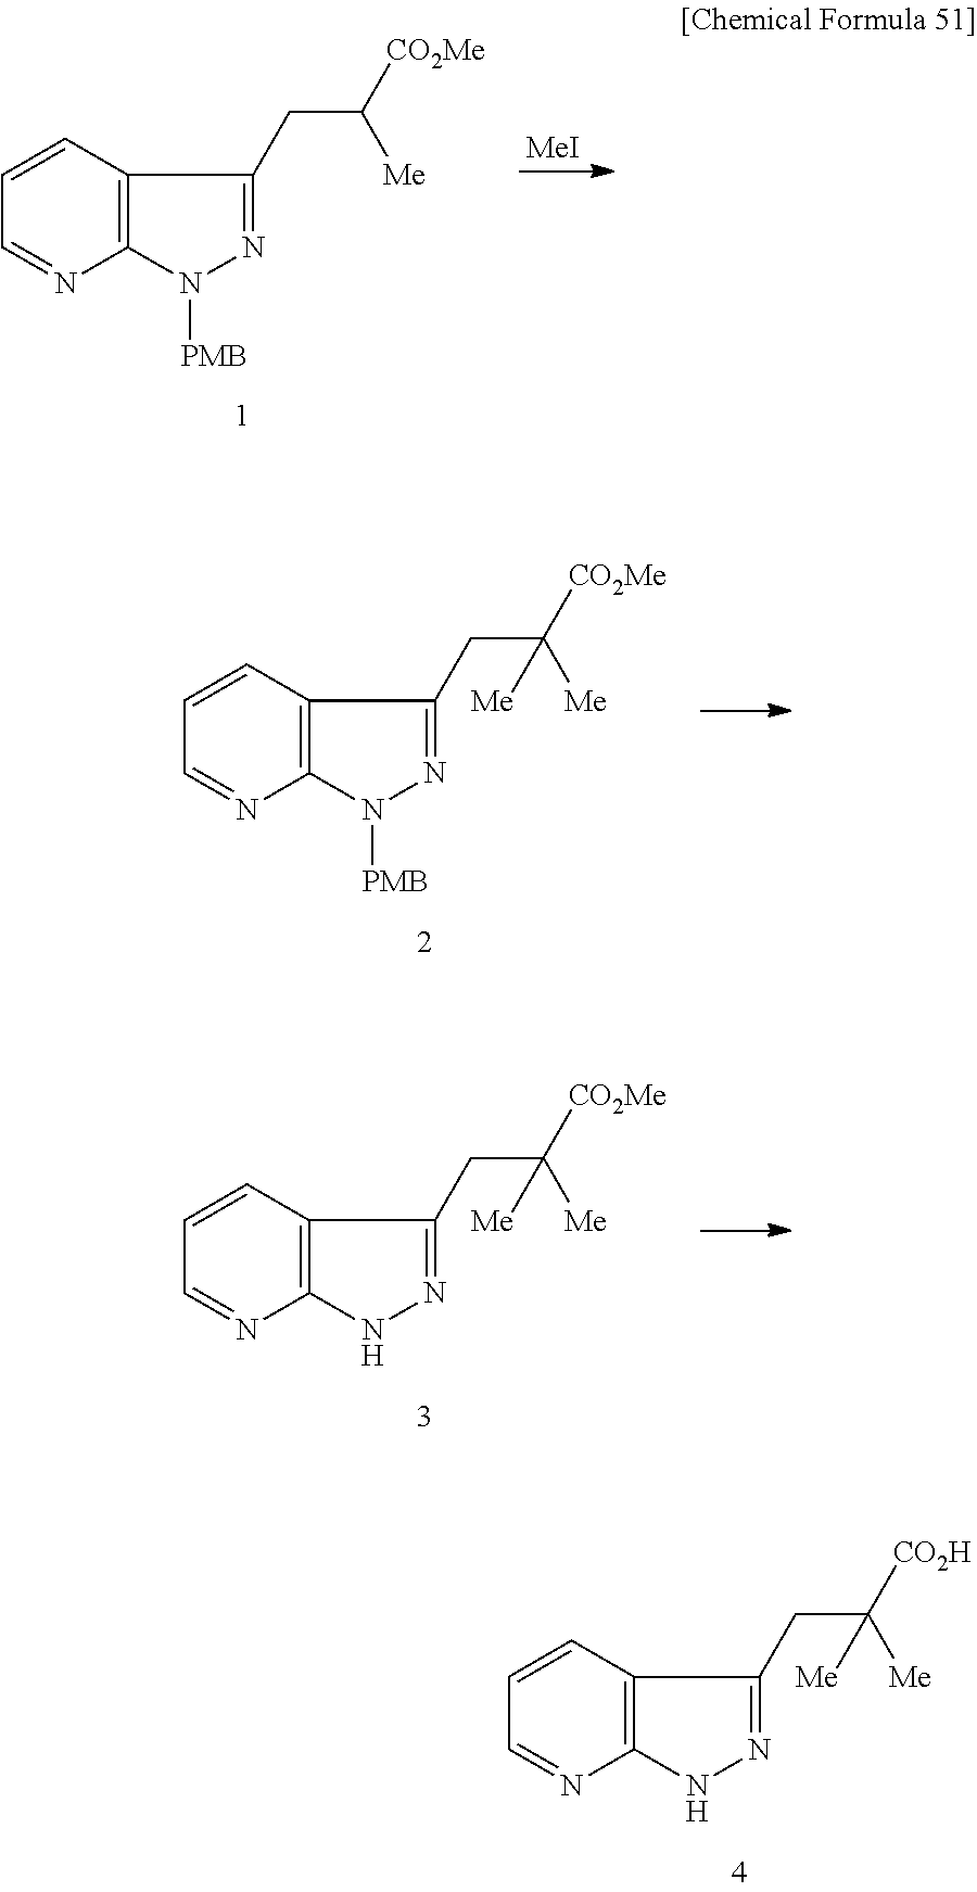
C12=C(C=CC=N1)C(CC([CO2Me])[Me])=NN2[PMB].[MeI].C12=C(C=CC=N1)C(CC([CO2Me])([Me])[Me])=NN2[PMB].C12=C(C=CC=N1)C(CC([CO2Me])([Me])[Me])=NN2.C12=C(C=CC=N1)C(CC([CO2H])([Me])[Me])=NN2
